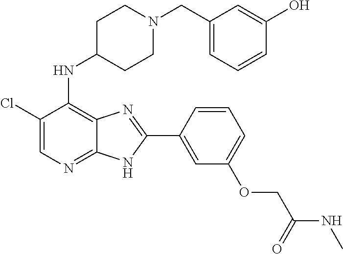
C1(Cl)=CN=C2C(=C1NC1CCN(CC3=CC=CC(O)=C3)CC1)N=C(C1=CC(OCC(NC)=O)=CC=C1)N2
